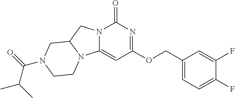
FC1=CC=C(COC2=NC(=O)N3C(=C2)N2C(C3)CN(C(=O)C(C)C)CC2)C=C1F
